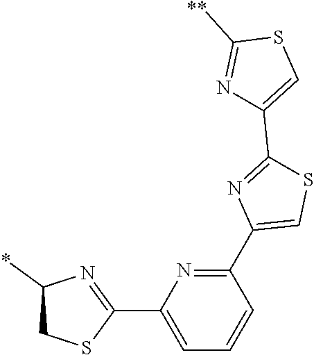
C1(C2=NC(*)CS2)=CC=CC(C2=CSC(C3=CSC([**])=N3)=N2)=N1
